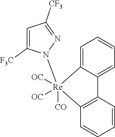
C12=CC=CC=C1[Re](N1C([F3C])=CC([CF3])=N1)([CO])([OC])([OC])C1=C2C=CC=C1
